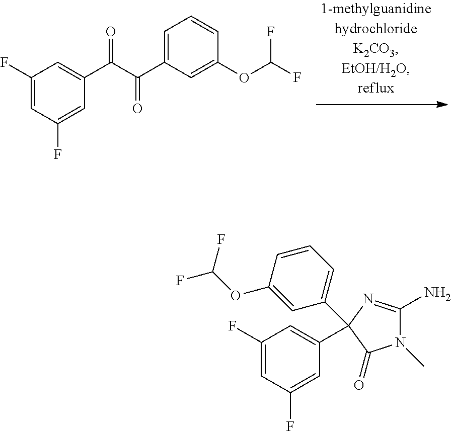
O=C(C(C1=CC=CC(OC(F)F)=C1)=O)C1=CC(F)=CC(F)=C1.C1(C2(C3=CC=CC(OC(F)F)=C3)N=C(N)N(C)C2=O)=CC(F)=CC(F)=C1
